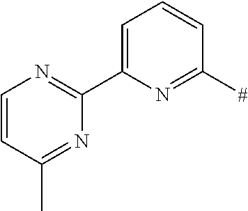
C1=C(C2=NC=CC(C)=N2)N=C([#])C=C1
